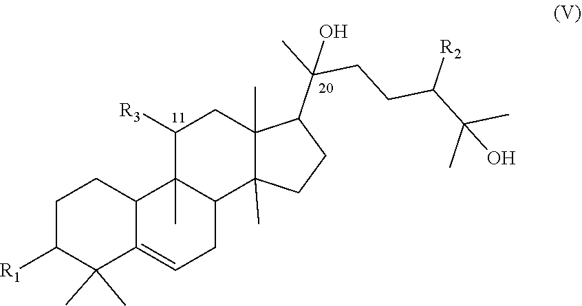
C1C([R1])C(C)(C)C2=CCC3C4(C)CCC(C(C)(CCC(C(C)(C)O)[R2])O)C4(C)CC([R3])C3(C)C2C1
